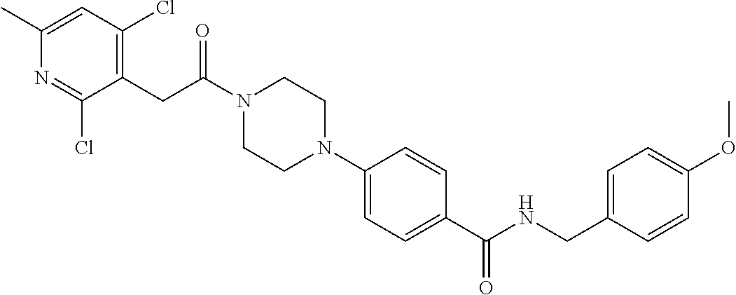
CC1=CC(Cl)=C(CC(N2CCN(C3=CC=C(C(NCC4=CC=C(OC)C=C4)=O)C=C3)CC2)=O)C(Cl)=N1
